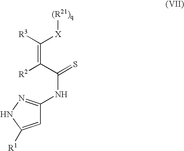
C1=C([R1])NN=C1NC(=S)C([R2])=C([R3])[X][(R21)q]
